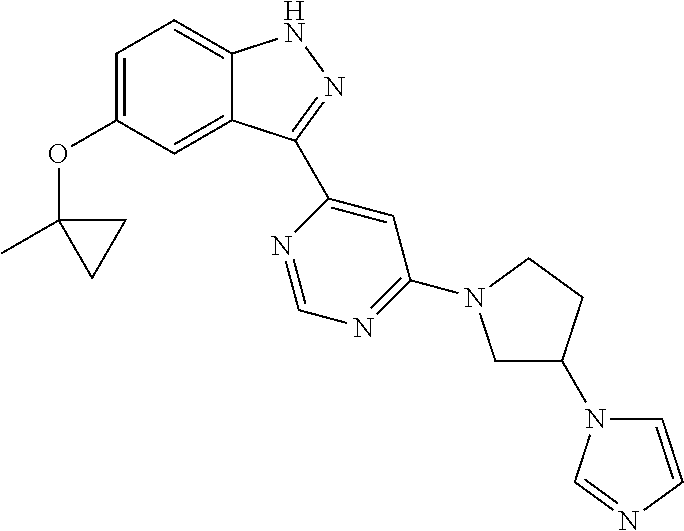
C1=C(OC2(C)CC2)C=C2C(=C1)NN=C2C1=CC(N2CC(N3C=CN=C3)CC2)=NC=N1
